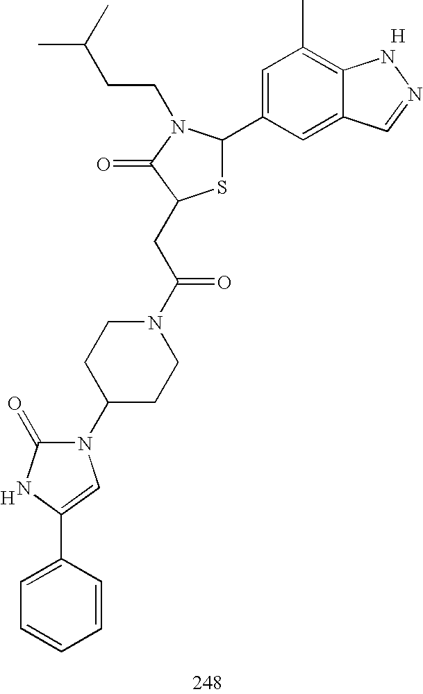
S1C(C2=CC(C)=C3C(=C2)C=NN3)N(CCC(C)C)C(=O)C1CC(N1CCC(N2C(=O)NC(C3=CC=CC=C3)=C2)CC1)=O.[H].[H]
